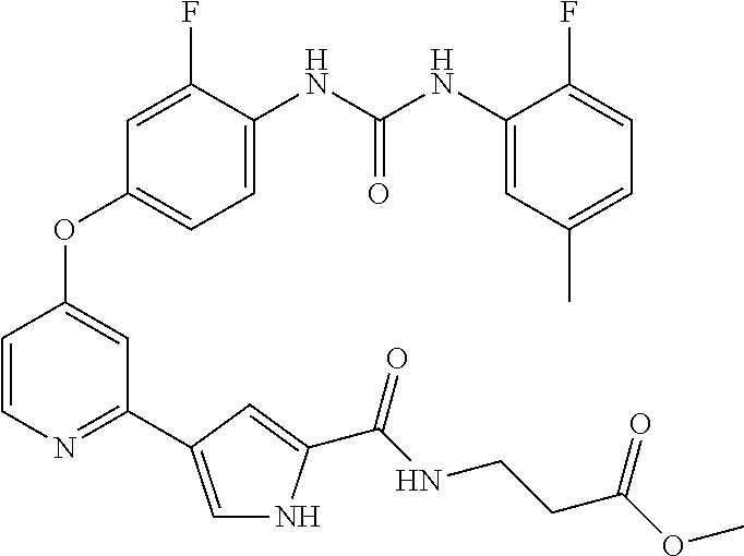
C1=C(NC(NC2=CC(C)=CC=C2F)=O)C(F)=CC(OC2=CC(C3=CNC(C(NCCC(OC)=O)=O)=C3)=NC=C2)=C1
